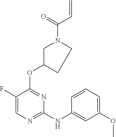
C1=C(F)C(OC2CCN(C(=O)C=C)C2)=NC(NC2=CC(OC)=CC=C2)=N1
